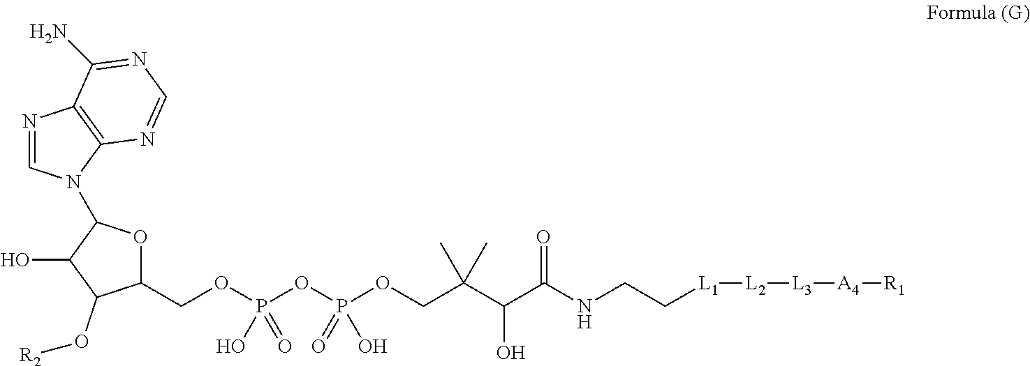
C1(COP(OP(OCC(C(C(NCC[L1][L2][L3][A4][R1])=O)O)(C)C)(=O)O)(=O)O)OC(N2C=NC3=C2N=CN=C3N)C(O)C1O[R2]
